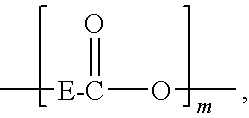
[E-C](OC)(C)=O
